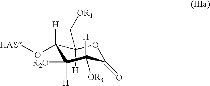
C1([H])(C[OR1])C([H])(O[HAS])C([R2O])([H])C([H])([OR3])C(=O)O1
